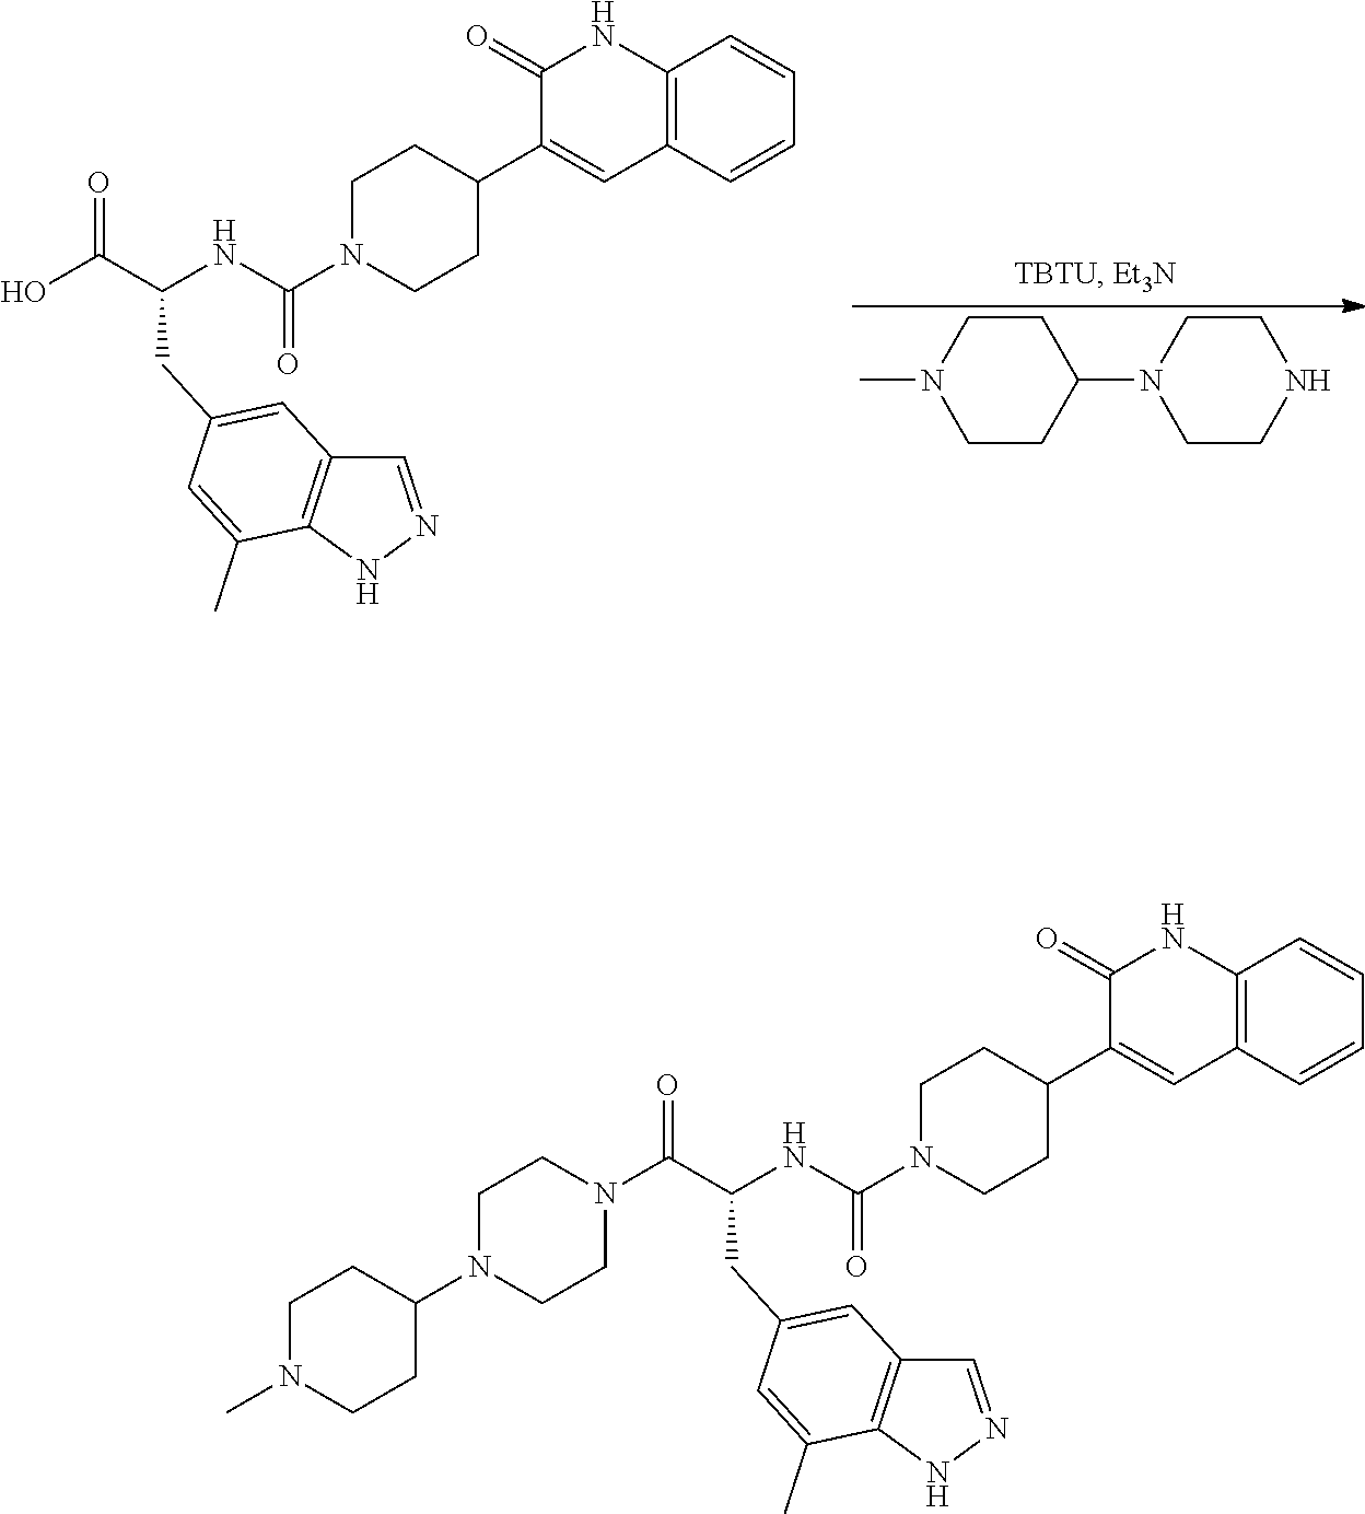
C1CC(C2=CC3=C(NC2=O)C=CC=C3)CCN1C(NC(C(=O)N1CCN(C2CCN(C)CC2)CC1)CC1=CC2=C(C(C)=C1)NN=C2)=O.C1CC(C2=CC3=C(NC2=O)C=CC=C3)CCN1C(NC(C(O)=O)CC1=CC2=C(C(C)=C1)NN=C2)=O.C1CC(N2CCNCC2)CCN1C
